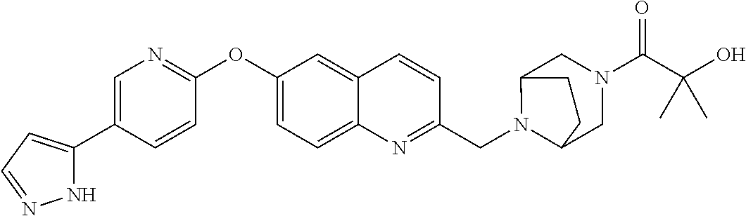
N1C(C2=CN=C(OC3=CC=C4C(=C3)C=CC(CN3C5CN(C(=O)C(O)(C)C)CC3CC5)=N4)C=C2)=CC=N1
